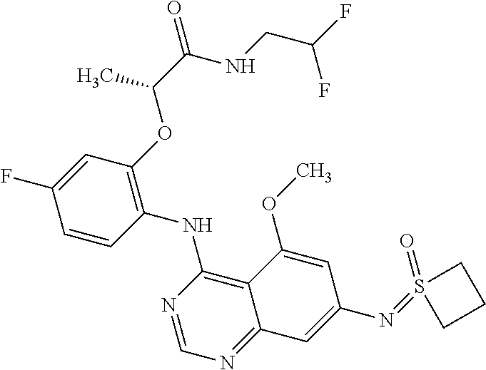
C1(OC(C(NCC(F)F)=O)C)=C(NC2=C3C(=NC=N2)C=C(N=S2(=O)CCC2)C=C3OC)C=CC(F)=C1
